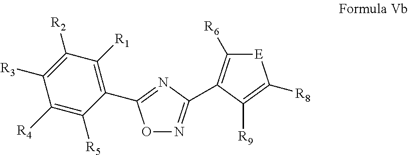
O1N=C(C2=C([R6])[E]C([R8])=C2[R9])N=C1C1=C([R1])C([R2])=C([R3])C([R4])=C1[R5]
